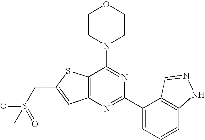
C1CN(C2=NC(C3=CC=CC4=C3C=NN4)=NC3=C2SC(CS(=O)(C)=O)=C3)CCO1
